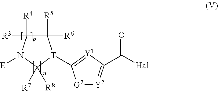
[Y2]1=C(C([Hal])=O)[Y1]=C([T]2C([R6])([R5])C([R3])([R4])N([E])C2([R7])[R8])[G2]1
